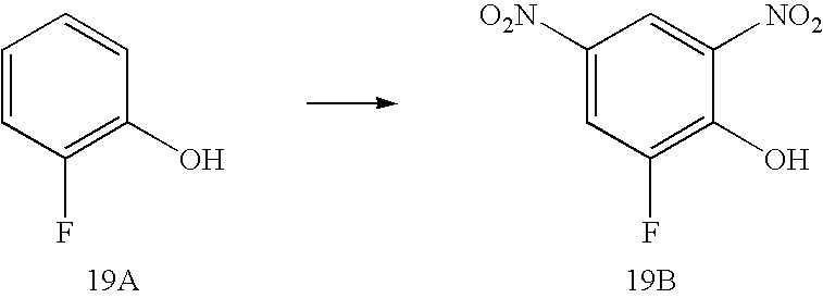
C1([O2N])=CC(F)=C(O)C([NO2])=C1.[19B].C1=CC(F)=C(O)C=C1.[19A]
